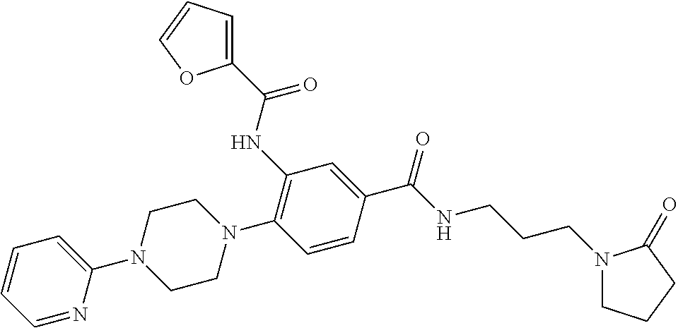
C1(C(NC2=C(N3CCN(C4=CC=CC=N4)CC3)C=CC(C(NCCCN3CCCC3=O)=O)=C2)=O)=CC=CO1
